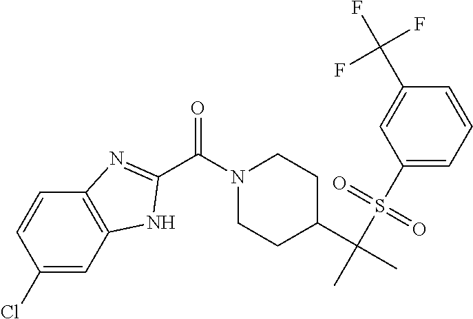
C(N1CCC(C(C)(S(C2=CC=CC(C(F)(F)F)=C2)(=O)=O)C)CC1)(=O)C1=NC2=C(C=C(Cl)C=C2)N1
